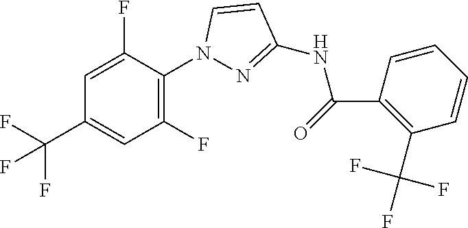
C1=C(F)C(N2N=C(NC(C3=C(C(F)(F)F)C=CC=C3)=O)C=C2)=C(F)C=C1C(F)(F)F
